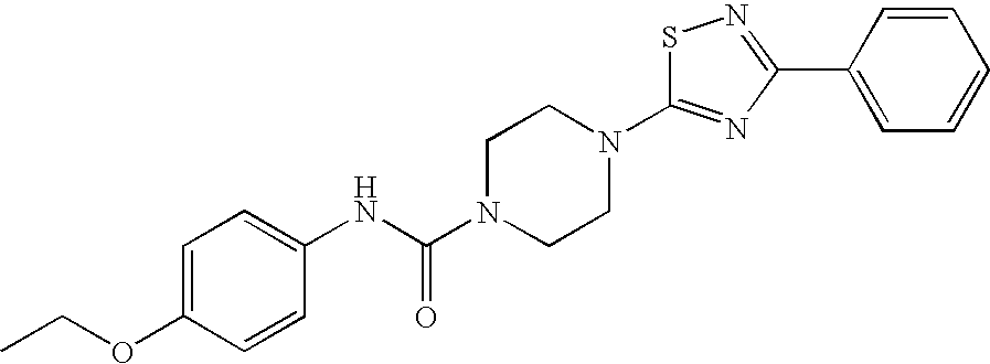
S1C(N2CCN(C(NC3=CC=C(OCC)C=C3)=O)CC2)=NC(C2=CC=CC=C2)=N1
